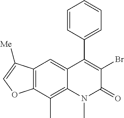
C12=C(C(C)=C3C(=C1)C(C1=CC=CC=C1)=C(Br)C(=O)N3C)OC=C2[Me]
